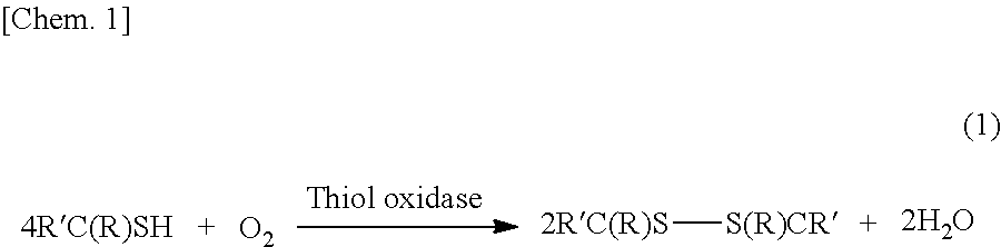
[O2].[2RC(R)S][S(R)CR]
